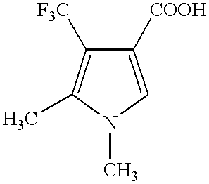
C1([COOH])=CN(C)C(C)=C1[F3C]
